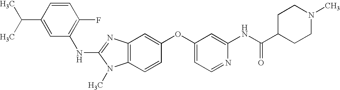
C1=CC(C(C)C)=CC(NC2=NC3=C(N2C)C=CC(OC2=CC=NC(NC(C4CCN(C)CC4)=O)=C2)=C3)=C1F
